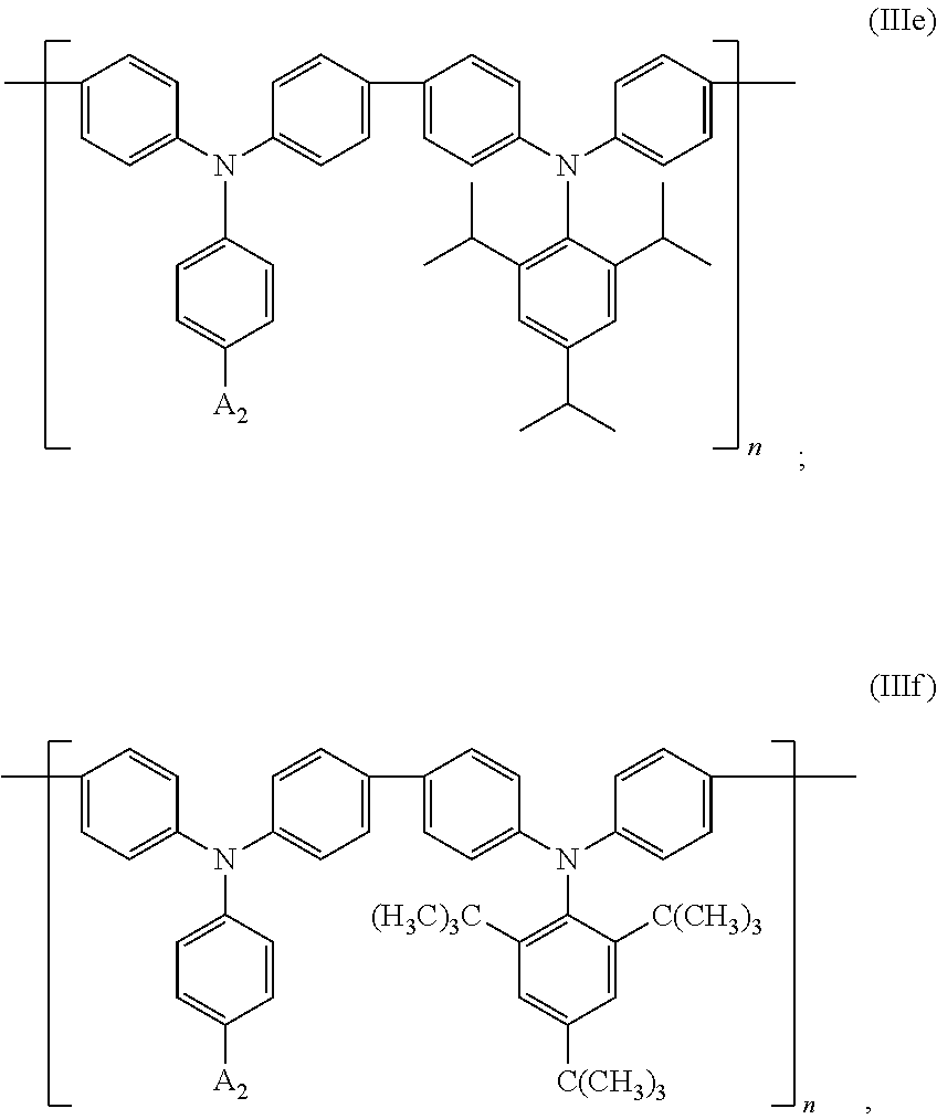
CC1=CC=C(N(C2=CC=C(C3=CC=C(N(C4=CC=C(C)C=C4)C4=C([(H3C)3C])C=C([C(CH3)3])C=C4[C(CH3)3])C=C3)C=C2)C2=CC=C([A2])C=C2)C=C1.CC1=CC=C(N(C2=CC=C(C3=CC=C(N(C4=CC=C(C)C=C4)C4=C(C(C)C)C=C(C(C)C)C=C4C(C)C)C=C3)C=C2)C2=CC=C([A2])C=C2)C=C1
